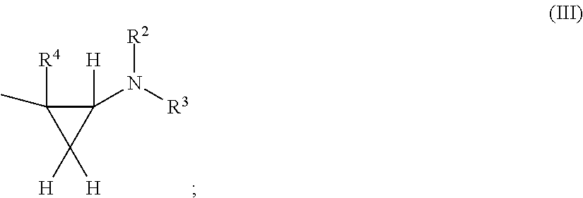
C1([H])(N([R2])[R3])C([R4])(C)C1([H])[H]
